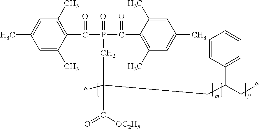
C1=C(C)C(C(P(C(C2=C(C)C=C(C)C=C2C)=O)(=O)CC(C(=O)[OC2H5])(CC(C2=CC=CC=C2)C*)*)=O)=C(C)C=C1C
